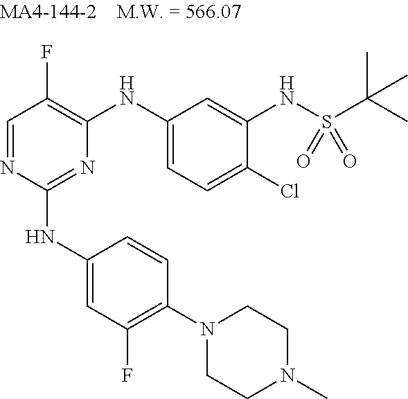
N1=C(NC2=CC(F)=C(N3CCN(C)CC3)C=C2)N=CC(F)=C1NC1=CC=C(Cl)C(NS(C(C)(C)C)(=O)=O)=C1
